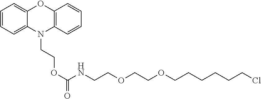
C1=CC=C2C(=C1)OC1=C(N2CCOC(NCCOCCOCCCCCCCl)=O)C=CC=C1
